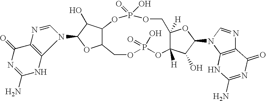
O1C2C(COP(=O)(O)OC3([H])C([H])(COP1(=O)O)OC(N1C=NC4=C1NC(N)=NC4=O)C3O)OC(N1C=NC3=C1NC(N)=NC3=O)C2O
